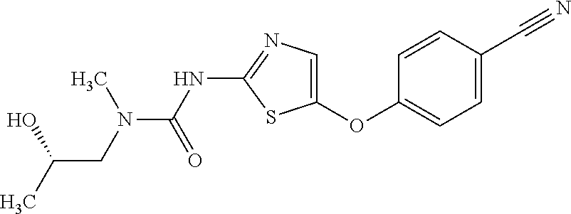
O(C1=CN=C(NC(=O)N(C)CC(O)C)S1)C1=CC=C(C#N)C=C1
